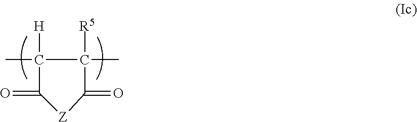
CC1([H])C(C)([R5])C(=O)[Z]C1=O
